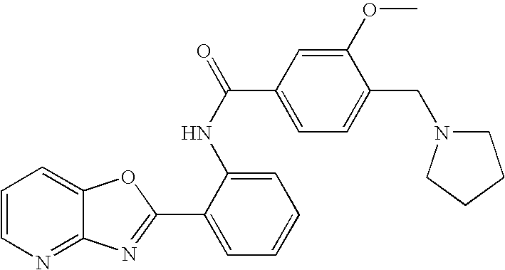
C12=NC=CC=C1OC(C1=CC=CC=C1NC(C1=CC=C(CN3CCCC3)C(OC)=C1)=O)=N2
